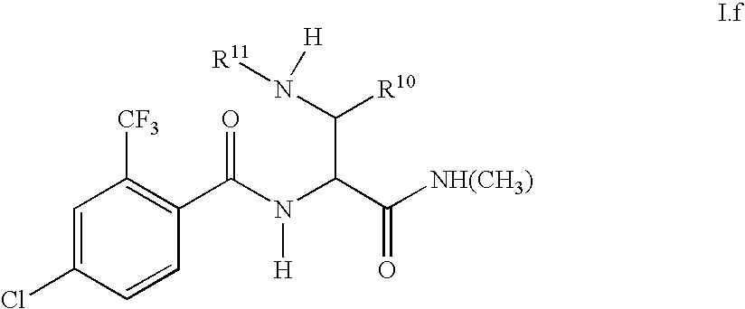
C1=C(Cl)C=CC(C(N(C(C([NH(CH3)])=O)C(N([R11])[H])[R10])[H])=O)=C1[CF3]
